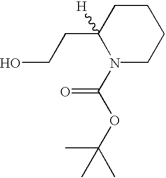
OCCC1([H])N(C(OC(C)(C)C)=O)CCCC1
